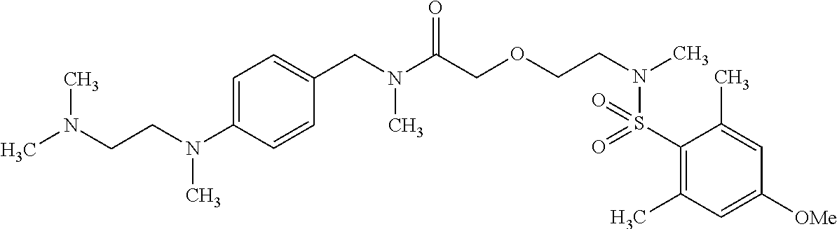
C1=C(N(CCN(C)C)C)C=CC(CN(C(COCCN(C)S(C2=C(C)C=C([OMe])C=C2C)(=O)=O)=O)C)=C1
